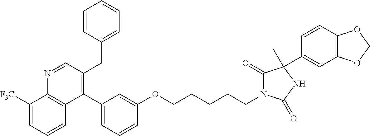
C1(C2=CC=CC(OCCCCCN3C(=O)C(C)(C4=CC5=C(C=C4)OCO5)NC3=O)=C2)=C(CC2=CC=CC=C2)C=NC2=C1C=CC=C2[F3C]
